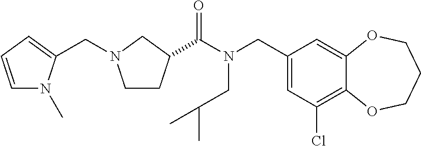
C1(CN(C(=O)C2CCN(CC3=CC=CN3C)C2)CC(C)C)=CC(Cl)=C2C(=C1)OCCCO2
